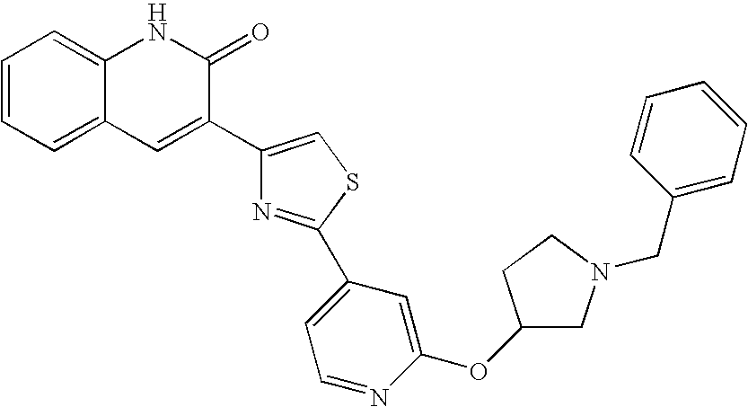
C1=CC=C2C(=C1)NC(=O)C(C1=CSC(C3=CC=NC(OC4CN(CC5=CC=CC=C5)CC4)=C3)=N1)=C2
